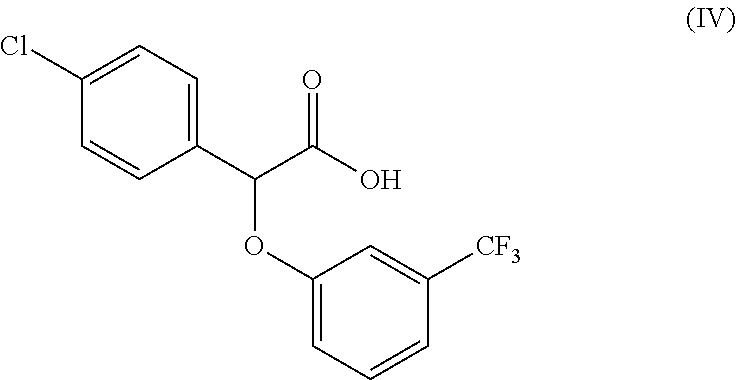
C1=C(Cl)C=CC(C(C(O)=O)OC2=CC=CC([CF3])=C2)=C1
